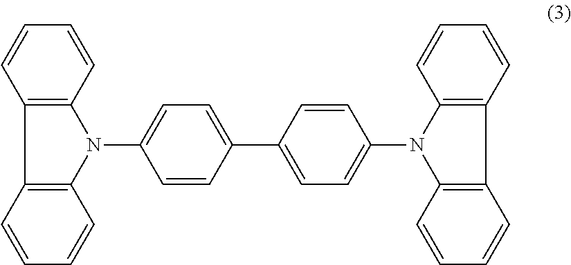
C1=C(C2=CC=C(N3C4=C(C5=C3C=CC=C5)C=CC=C4)C=C2)C=CC(N2C3=C(C=CC=C3)C3=C2C=CC=C3)=C1
